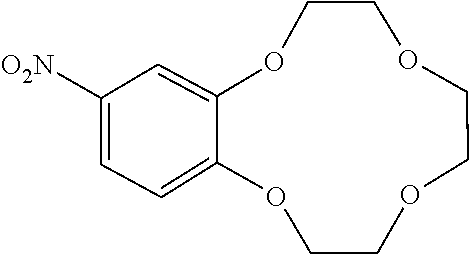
C1COC2=CC=C([O2N])C=C2OCCOCCO1
